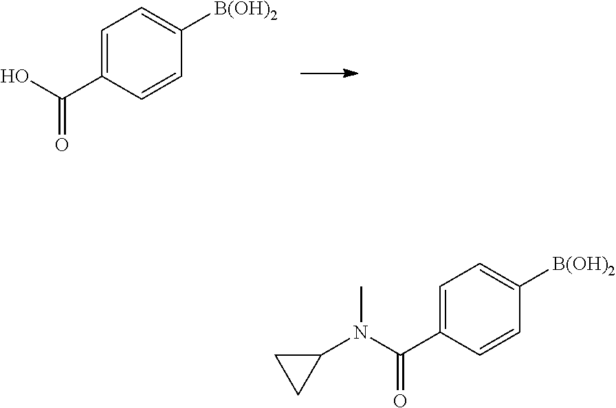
C1=C(C(O)=O)C=CC([B(OH)2])=C1.C1=C(C(N(C)C2CC2)=O)C=CC([B(OH)2])=C1
